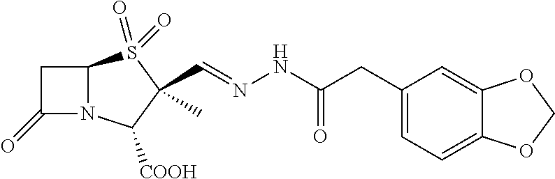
C12N(C([COOH])C(C)(C=NNC(=O)CC3=CC=C4C(=C3)OCO4)S1(=O)=O)C(=O)C2
